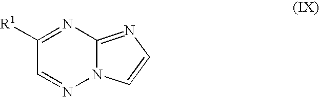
N12C(=NC=C1)N=C([R1])C=N2
